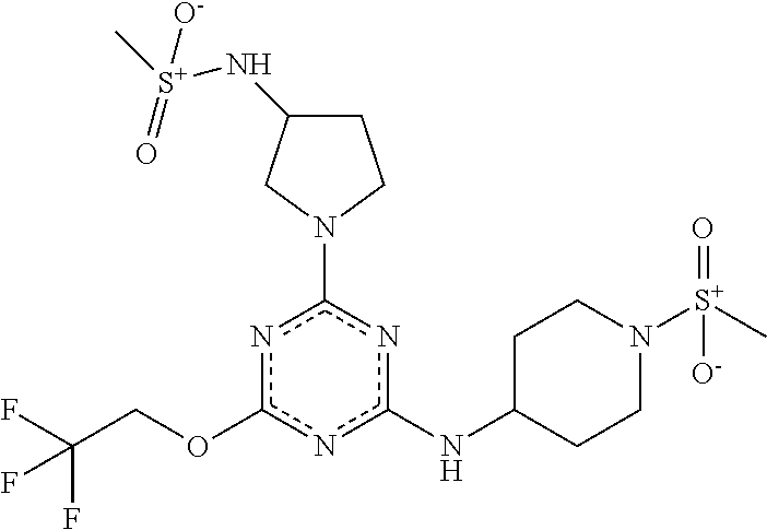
FC(COc1nc(N2CCC(N[S+](C)([O-])=O)C2)nc(NC2CCN([S+](C)(=O)[O-])CC2)n1)(F)F
